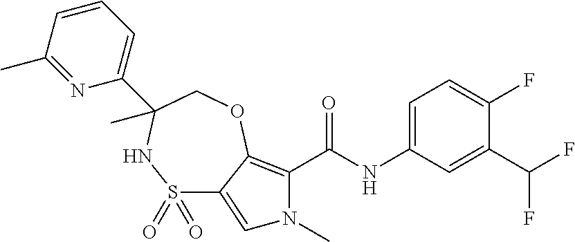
C1(C(F)F)=CC(NC(=O)C2=C3C(=CN2C)S(=O)(=O)NC(C2=CC=CC(C)=N2)(C)CO3)=CC=C1F
